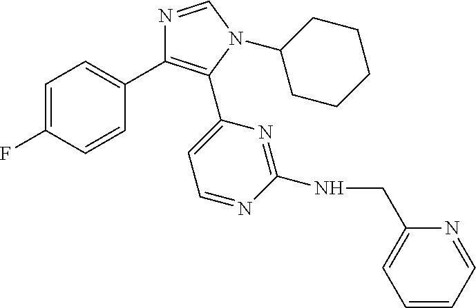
C1=C(F)C=CC(C2=C(C3=CC=NC(NCC4=CC=CC=N4)=N3)N(C3CCCCC3)C=N2)=C1
